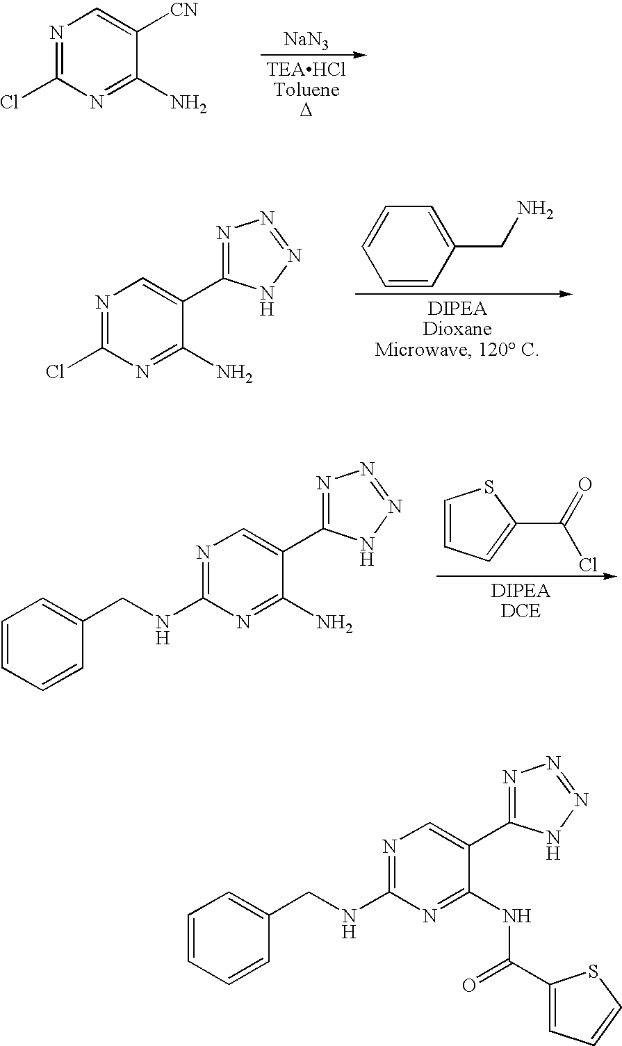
C1=CC=C(C(Cl)=O)S1.N1=C(NCC2=CC=CC=C2)N=C(N)C(C2=NN=NN2)=C1.N1=C(Cl)N=C(N)C(C2=NN=NN2)=C1.C1=CC(CN)=CC=C1.[NaN3].N1=C(Cl)N=C(N)C([CN])=C1.C1(NCC2=CC=CC=C2)=NC=C(C2=NN=NN2)C(NC(C2=CC=CS2)=O)=N1
